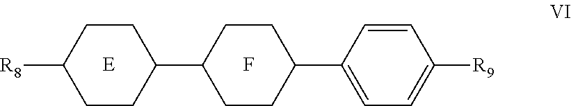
[E].C1(C2CCC(C3=CC=C([R9])C=C3)CC2)CCC([R8])CC1.F
